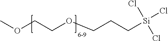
COCCOCCC[Si](Cl)(Cl)Cl.[6-9]
